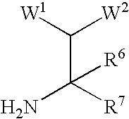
C(C([W1])[W2])([R6])([R7])N
